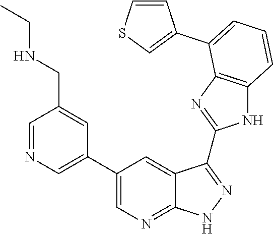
C1=NC=C(C2=CN=C3C(=C2)C(C2=NC4=C(N2)C=CC=C4C2=CSC=C2)=NN3)C=C1CNCC
